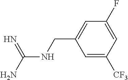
C(NCC1=CC(F)=CC([CF3])=C1)(N)=N
